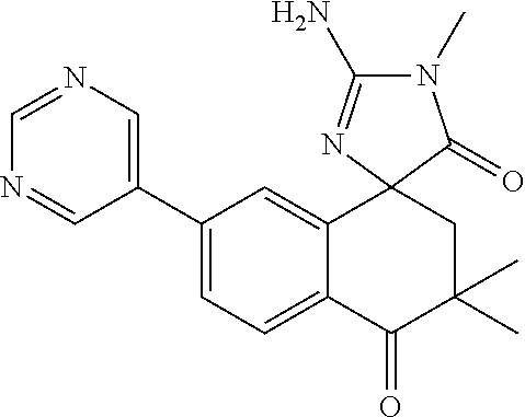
C1(C2=CC=C3C(=C2)C2(CC(C)(C)C3=O)C(=O)N(C)C(N)=N2)=CN=CN=C1
